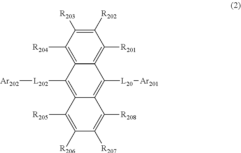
[R203]C1=C([R202])C([R201])=C2C(=C1[R204])C([L202][Ar202])=C1C(=C2[L20][Ar201])C([R208])=C([R207])C([R206])=C1[R205]
